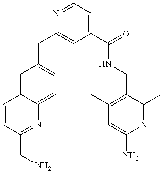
C1(CC2=CC(C(=O)NCC3=C(C)C=C(N)N=C3C)=CC=N2)=CC=C2C(=C1)C=CC(CN)=N2
